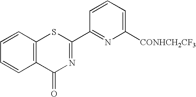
C1=CC2=C(C=C1)SC(C1=NC([CONHCH2CF3])=CC=C1)=NC2=O
